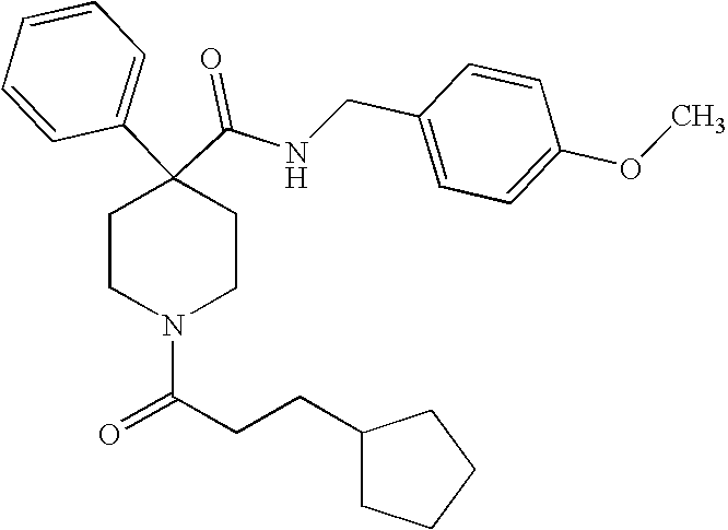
N(C(C1(C2=CC=CC=C2)CCN(C(CCC2CCCC2)=O)CC1)=O)CC1=CC=C(OC)C=C1
